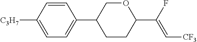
C1=C([C3H7])C=CC(C2CCC(C(F)=C[CF3])OC2)=C1
